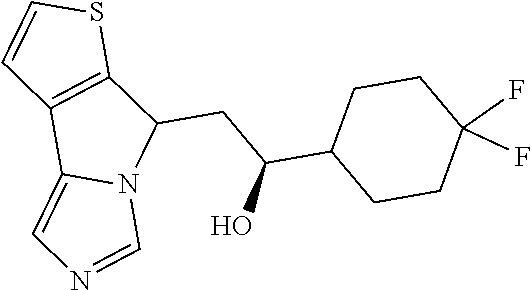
C1(CC(C2CCC(F)(F)CC2)O)C2=C(C3=CN=CN13)C=CS2
